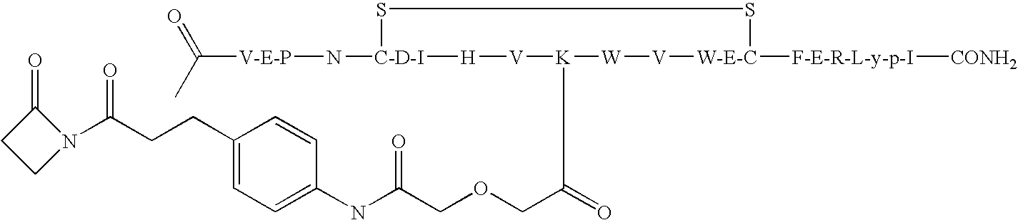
[V-E-P](N[C-D-I]1SS[W-E-C]([F-E-R-L-y-p-I][CONH2])[V][W][K](C(COCC(NC2=CC=C(CCC(N3C(=O)CC3)=O)C=C2)=O)=O)[V][H]1)C(=O)C
